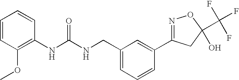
N(C(NCC1=CC=CC(C2=NOC(C(F)(F)F)(O)C2)=C1)=O)C1=C(OC)C=CC=C1
